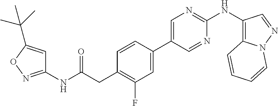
C1(NC(CC2=C(F)C=C(C3=CN=C(NC4=C5N(N=C4)C=CC=C5)N=C3)C=C2)=O)=NOC(C(C)(C)C)=C1
